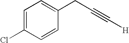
C1=C(Cl)C=CC(CC#C[H])=C1
